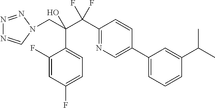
C1(F)=CC(F)=CC=C1C(CN1C=NN=N1)(C(C1=NC=C(C2=CC=CC(C(C)C)=C2)C=C1)(F)F)O
